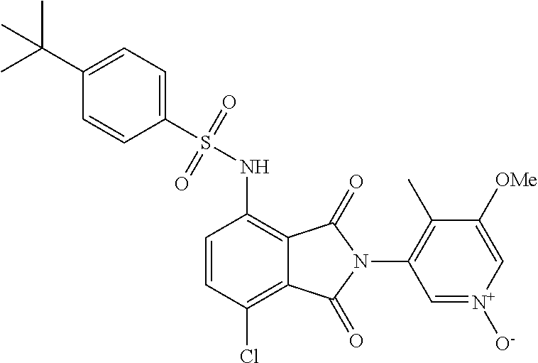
C1(S(NC2=C3C(=C(Cl)C=C2)C(=O)N(C2=C(C)C([OMe])=C[N+]([O-])=C2)C3=O)(=O)=O)=CC=C(C(C)(C)C)C=C1
